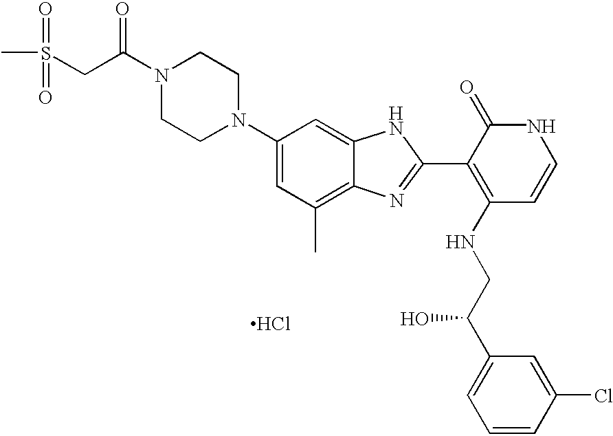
Cl.C1CN(C2=CC(C)=C3C(=C2)NC(C2=C(NCC(C4=CC=CC(Cl)=C4)O)C=CNC2=O)=N3)CCN1C(CS(C)(=O)=O)=O
